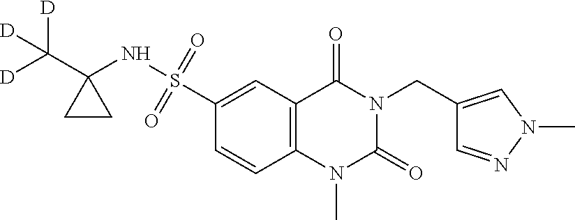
C1=CC2=C(C=C1S(=O)(=O)NC1(C([D])([D])[D])CC1)C(=O)N(CC1=CN(C)N=C1)C(=O)N2C
